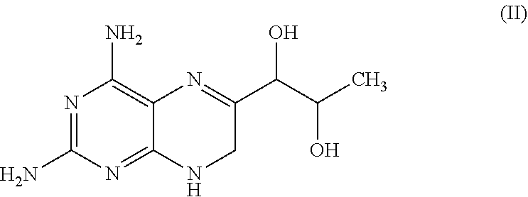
N1=C(N)N=C2C(=C1N)N=C(C(C(O)C)O)CN2
